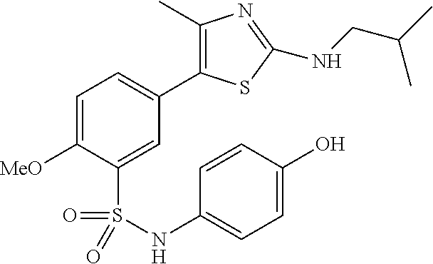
C1=C([MeO])C(S(=O)(=O)NC2=CC=C(O)C=C2)=CC(C2=C(C)N=C(NCC(C)C)S2)=C1
